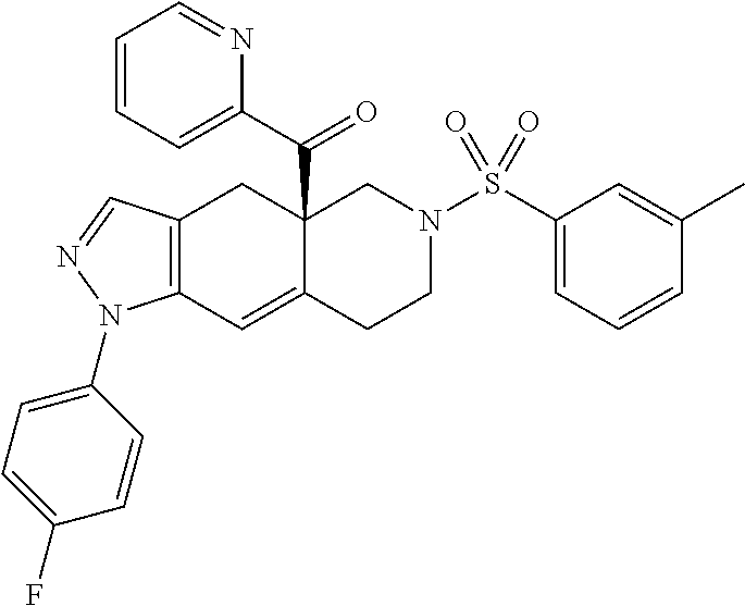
C12=C(C=C3C(C(C4=CC=CC=N4)=O)(C1)CN(S(C1=CC=CC(C)=C1)(=O)=O)CC3)N(C1=CC=C(F)C=C1)N=C2
